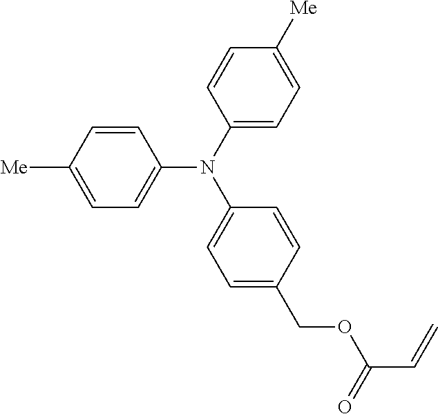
C1=CC(N(C2=CC=C([Me])C=C2)C2=CC=C(COC(C=C)=O)C=C2)=CC=C1[Me]
